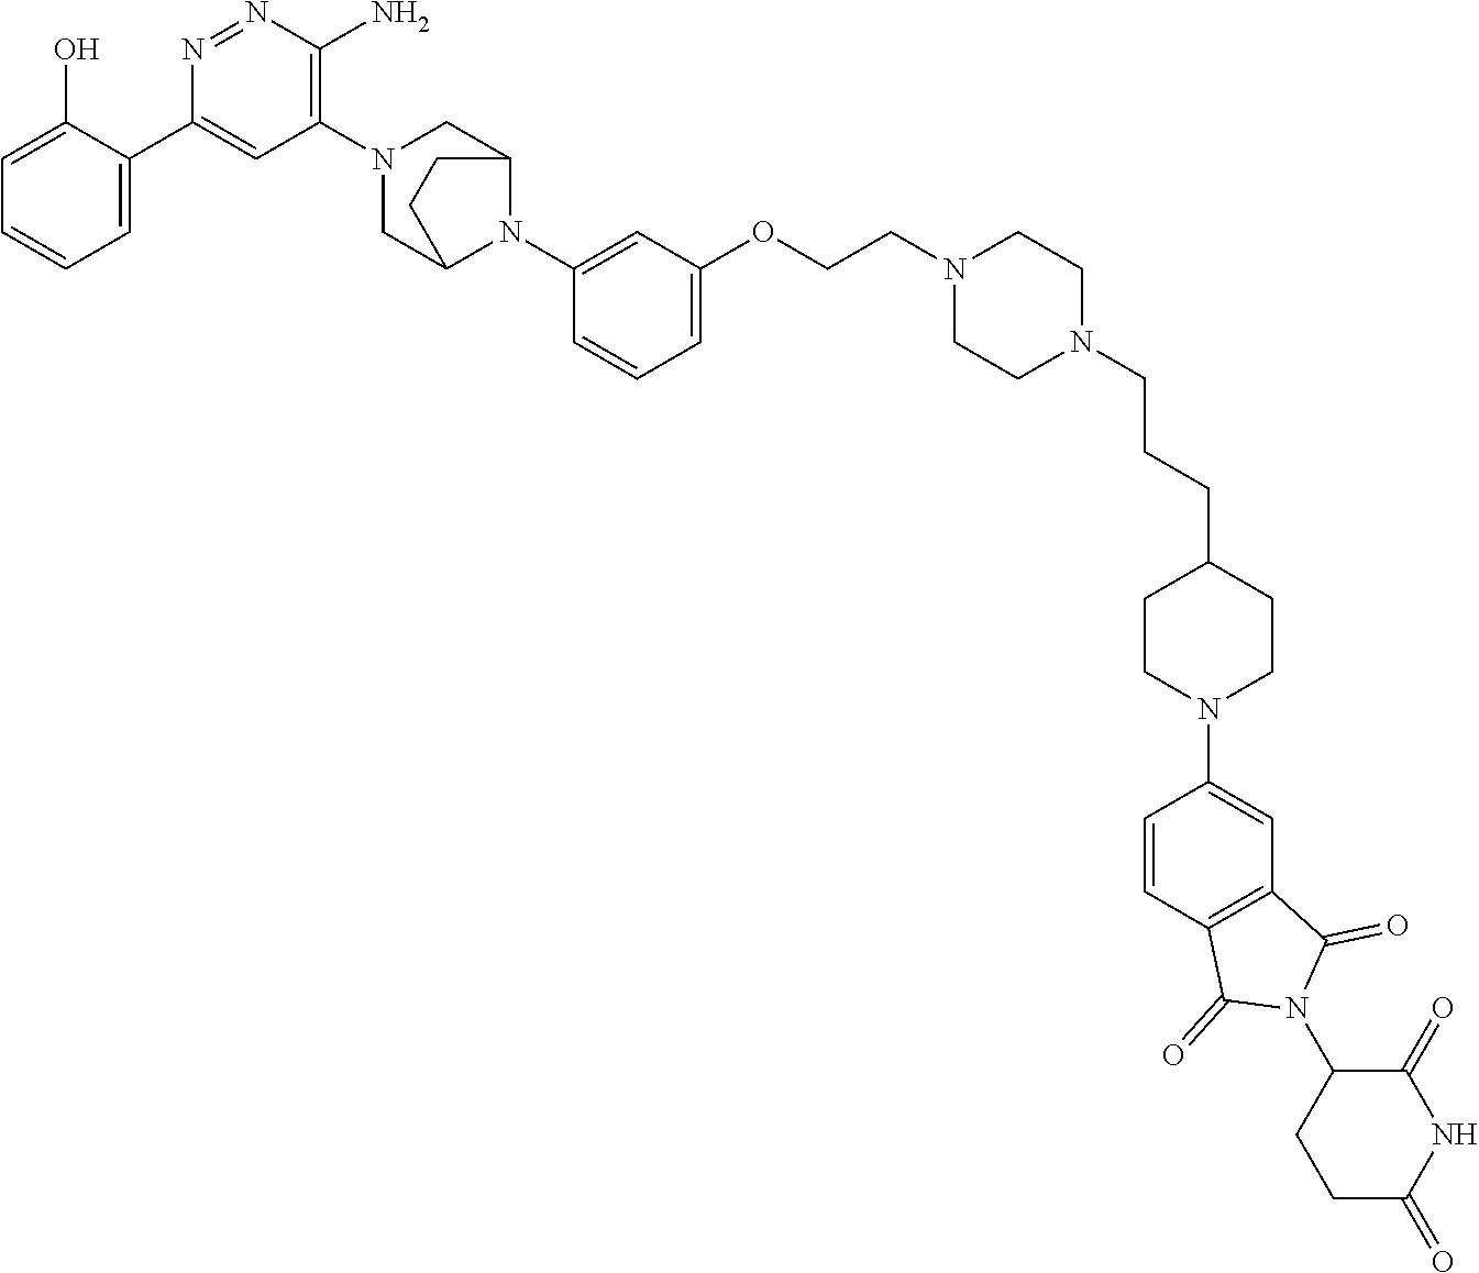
C1=C(O)C(C2=CC(N3CC4N(C5=CC(OCCN6CCN(CCCC7CCN(C8=CC9=C(C=C8)C(=O)N(C8CCC(=O)NC8=O)C9=O)CC7)CC6)=CC=C5)C(C3)CC4)=C(N)N=N2)=CC=C1
